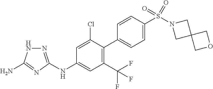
N(C1=CC(C(F)(F)F)=C(C2=CC=C(S(N3CC4(C3)COC4)(=O)=O)C=C2)C(Cl)=C1)C1=NNC(N)=N1
